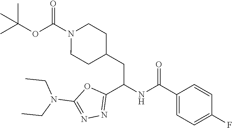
CC(OC(N1CCC(CC(NC(C2=CC=C(F)C=C2)=O)C2=NN=C(N(CC)CC)O2)CC1)=O)(C)C
